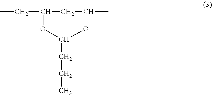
C1(CCC)OC(CC)CC(C)O1
